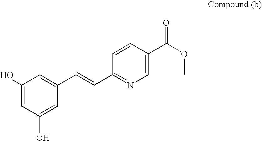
OC1=CC(O)=CC(C=CC2=NC=C(C(OC)=O)C=C2)=C1
